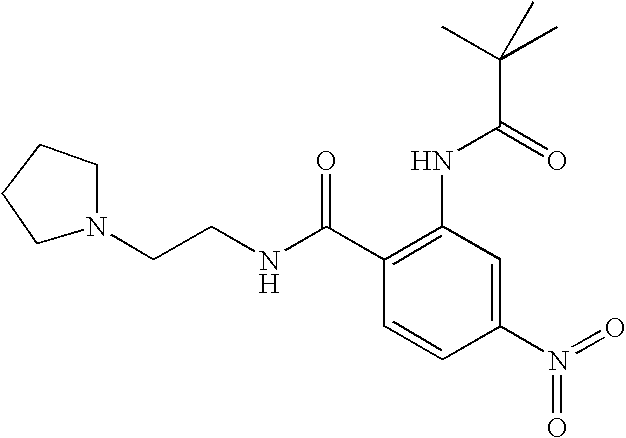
C1(N(=O)=O)=CC(NC(C(C)(C)C)=O)=C(C(NCCN2CCCC2)=O)C=C1
